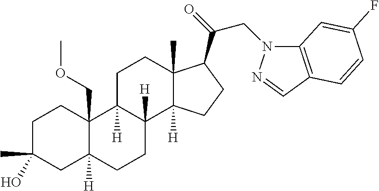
C1C(C)(O)CC2([H])C(COC)(C1)C1([H])C([H])(CC2)C2([H])C(C)(CC1)C(C(CN1C3=C(C=N1)C=CC(F)=C3)=O)CC2
